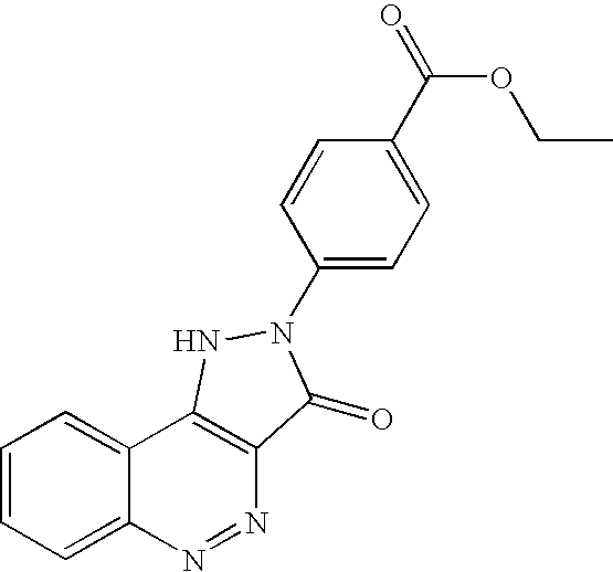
C1=CC=C2C(=C1)C1=C(N=N2)C(=O)N(C2=CC=C(C(OCC)=O)C=C2)N1
